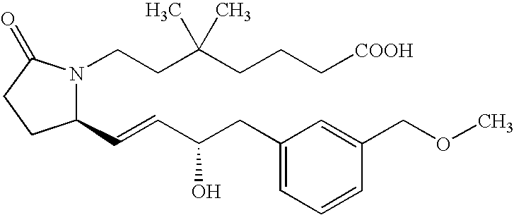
C1(C=CC(CC2=CC=CC(COC)=C2)O)N(CCC(CCC[COOH])(C)C)C(=O)CC1
